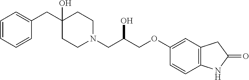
C(C1(O)CCN(CC(COC2=CC3=C(C=C2)NC(=O)C3)O)CC1)C1=CC=CC=C1
